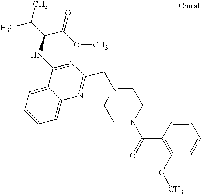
C1=C2C(=CC=C1)C(NC(C(C)C)C(OC)=O)=NC(CN1CCN(C(=O)C3=C(OC)C=CC=C3)CC1)=N2
